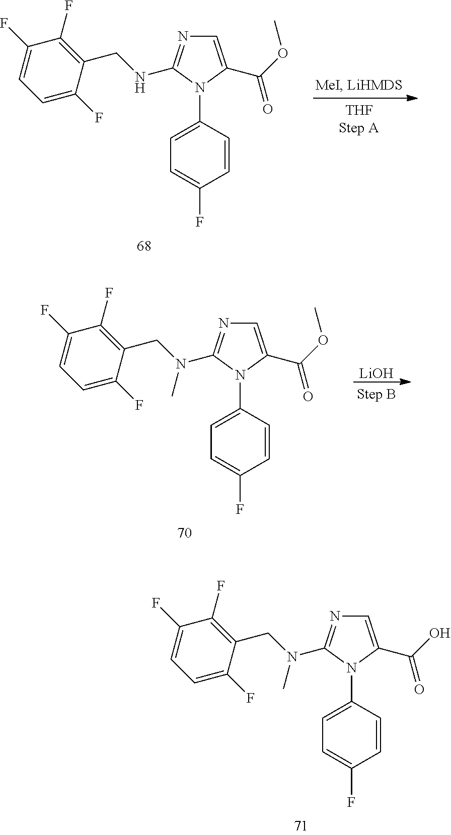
C1=C(C(OC)=O)N(C2=CC=C(F)C=C2)C(NCC2=C(F)C(F)=CC=C2F)=N1.[LiOH].C1=C(C(OC)=O)N(C2=CC=C(F)C=C2)C(N(CC2=C(F)C(F)=CC=C2F)C)=N1.C1=C(C(O)=O)N(C2=CC=C(F)C=C2)C(N(CC2=C(F)C(F)=CC=C2F)C)=N1
